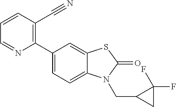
C1(C2=CC=C3C(=C2)SC(=O)N3CC2CC2(F)F)=C(C#N)C=CC=N1
